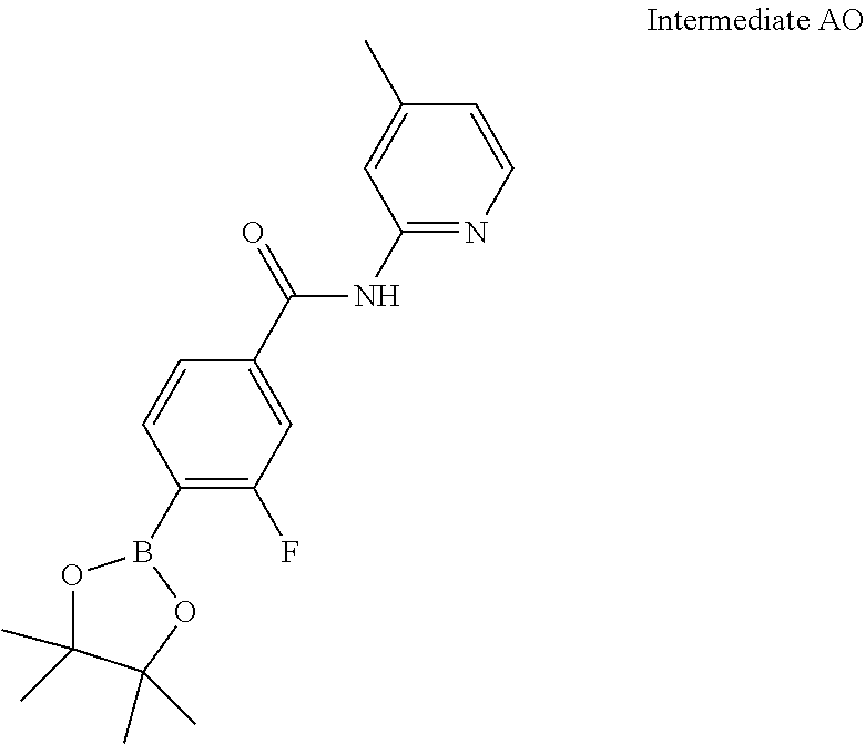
C1=CC(C(NC2=NC=CC(C)=C2)=O)=CC(F)=C1B1OC(C)(C)C(C)(C)O1
